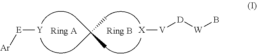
[E]([Ar])[Y].[V]([X])[D][W]B.CC(C)(C)C
